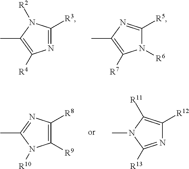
N1=C([R3])N([R2])C(C)=C1[R4].N1([R6])C([R5])=NC(C)=C1[R7].C1([R9])=C([R8])N=C(C)N1[R10].N1=C([R13])N(C)C([R11])=C1[R12]
